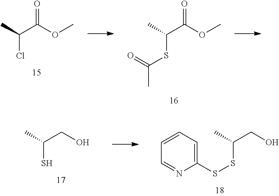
C(Cl)(C(OC)=O)C.C(SC(C)=O)(C(OC)=O)C.C(S)(CO)C.C(SSC1=CC=CC=N1)(CO)C
